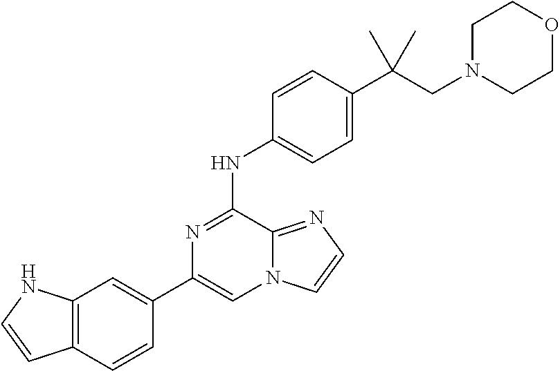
C1(C2=CC3=C(C=C2)C=CN3)=CN2C(=NC=C2)C(NC2=CC=C(C(CN3CCOCC3)(C)C)C=C2)=N1
